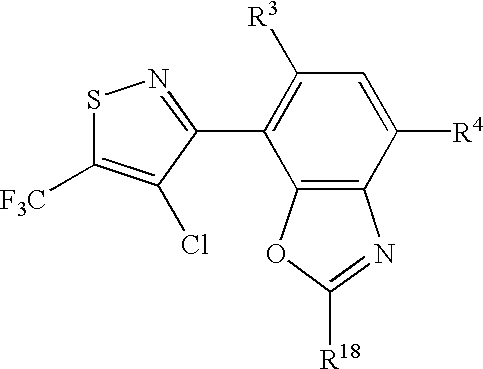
S1C([F3C])=C(Cl)C(C2=C([R3])C=C([R4])C3=C2OC([R18])=N3)=N1
